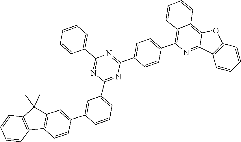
C1=CC2=C(C3=CC=C(C4=NC(C5=CC=CC=C5)=NC(C5=CC=CC(C6=CC7=C(C8=C(C=CC=C8)C7(C)C)C=C6)=C5)=N4)C=C3)N=C3C(=C2C=C1)OC1=C3C=CC=C1
